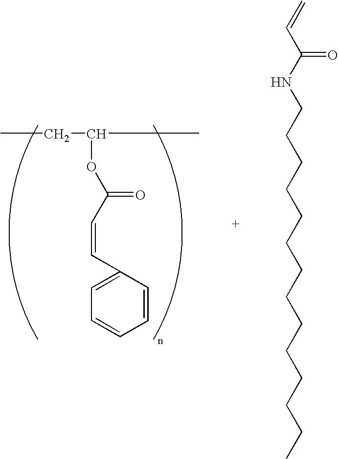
C(NCCCCCCCCCCCCCC)(C=C)=O.CCC(OC(C=CC1=CC=CC=C1)=O)C
